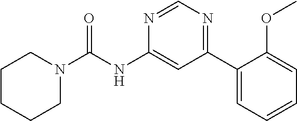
C(NC1=CC(C2=CC=CC=C2OC)=NC=N1)(=O)N1CCCCC1
